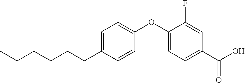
C1=C(CCCCCC)C=CC(OC2=CC=C(C(O)=O)C=C2F)=C1
